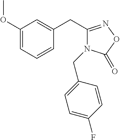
C1(OC)=CC=CC(CC2=NOC(=O)N2CC2=CC=C(F)C=C2)=C1
